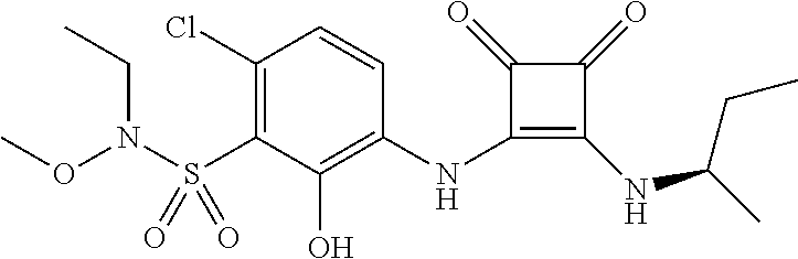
C1(Cl)=C(S(N(OC)CC)(=O)=O)C(O)=C(NC2=C(NC(CC)C)C(=O)C2=O)C=C1
